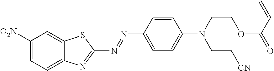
C1([O2N])=CC=C2C(=C1)SC(N=NC1=CC=C(N(CCOC(=O)C=C)CC[CN])C=C1)=N2
